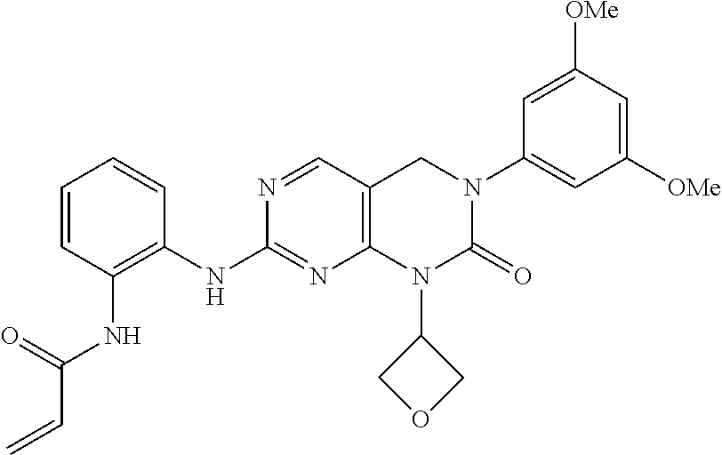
C1(NC2=NC3=C(C=N2)CN(C2=CC([OMe])=CC([OMe])=C2)C(=O)N3C2COC2)=C(NC(C=C)=O)C=CC=C1
